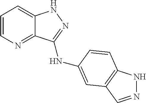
C1=CN=C2C(=C1)NN=C2NC1=CC2=C(NN=C2)C=C1
